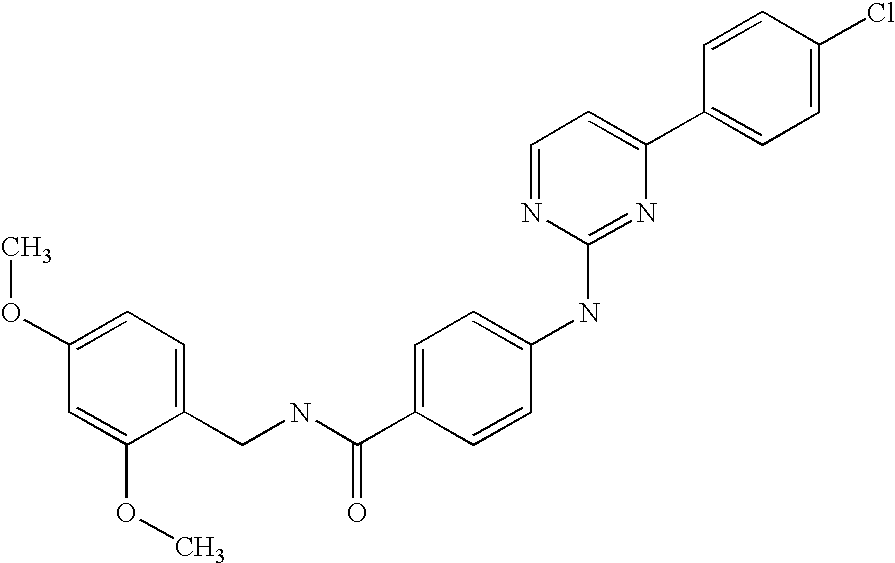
C1=CC(C2=CC=NC(NC3=CC=C(C(NCC4=CC=C(OC)C=C4OC)=O)C=C3)=N2)=CC=C1Cl
